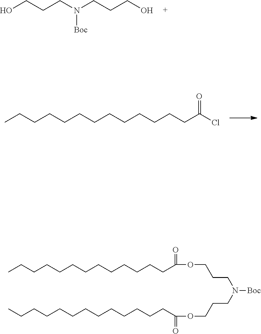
OCCCN(CCCO)[Boc].CCCCCCCCCCCCCC(Cl)=O.CCCCCCCCCCCCCC(OCCCN([Boc])CCCOC(CCCCCCCCCCCCC)=O)=O
